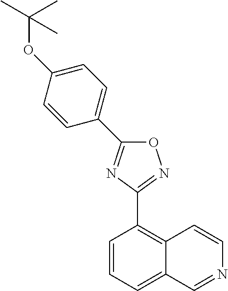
C1=CC=C2C(=C1C1=NOC(C3=CC=C(OC(C)(C)C)C=C3)=N1)C=CN=C2
